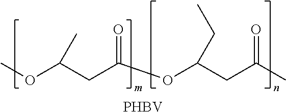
[PHBV].COC(CC(OC(CC(C)=O)CC)=O)C
